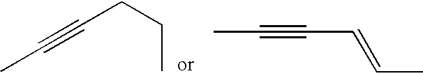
C(C#CC)CC.CC#CC=CC
